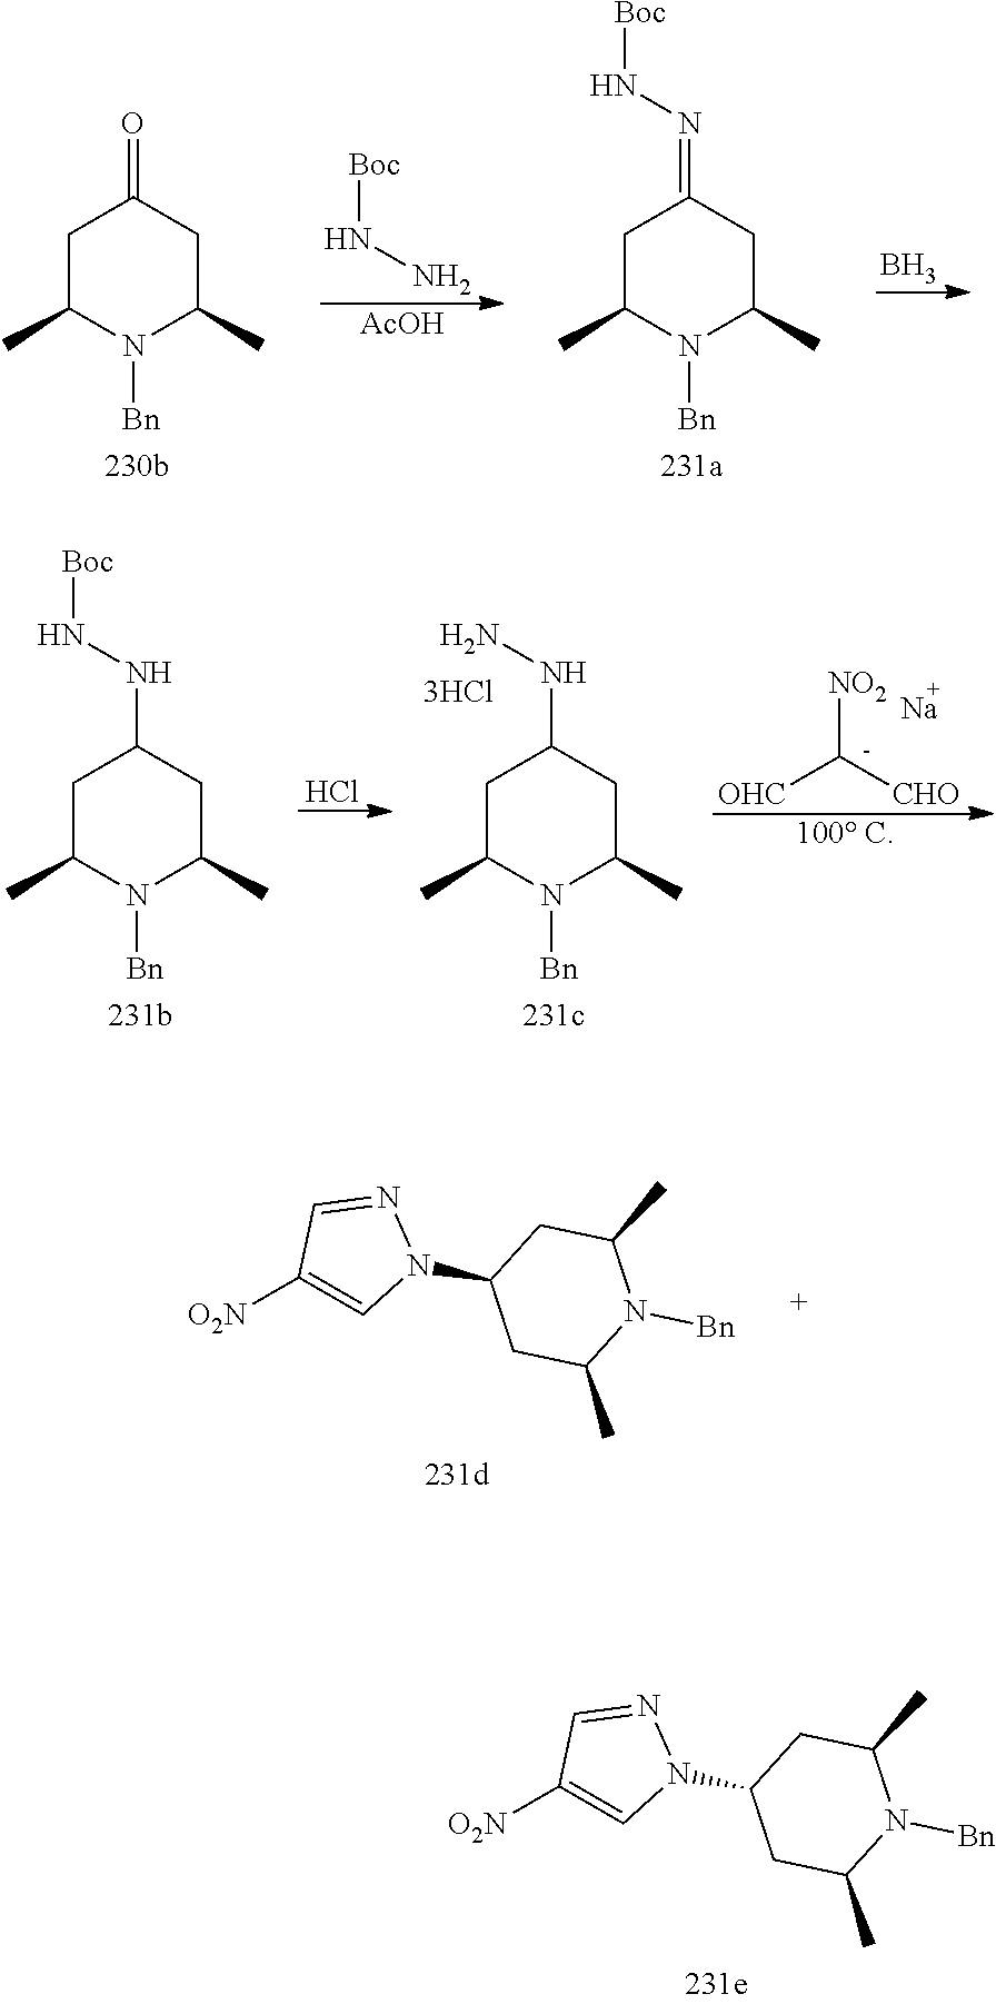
C1C(C)N([Bn])C(C)CC1=O.[Boc]NN.[AcOH].C1C(C)N([Bn])C(C)CC1=NN[Boc].B.C1C(C)N([Bn])C(C)CC1NN[Boc].Cl.[100 C].[NO2][C-]([OHC])[CHO].[Na].C1C(C)N([Bn])C(C)CC1NN.C1([O2N])=CN(C2CC(C)N([Bn])C(C)C2)N=C1.C1([O2N])=CN(C2CC(C)N([Bn])C(C)C2)N=C1
